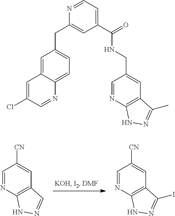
[CN]C1=CC2=C(N=C1)NN=C2.[CN]C1=CC2=C(N=C1)NN=C2I.C1=C2C(=CC=C1CC1=CC(C(=O)NCC3=CC4=C(N=C3)NN=C4C)=CC=N1)N=CC(Cl)=C2
